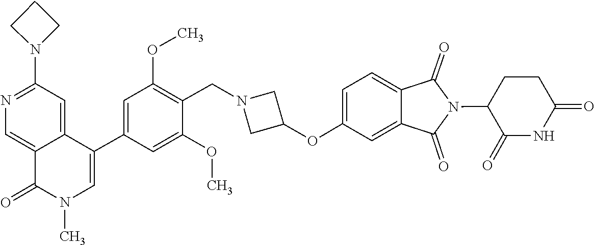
CN1C(=O)C2=CN=C(N3CCC3)C=C2C(C2=CC(OC)=C(CN3CC(OC4=CC=C5C(=C4)C(=O)N(C4C(=O)NC(=O)CC4)C5=O)C3)C(OC)=C2)=C1
